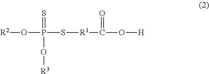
[R2]OP(S[R1]C(O[H])=O)(=S)O[R3]
